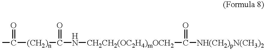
CC([(CH2)n]C(N[CH2CH2(OC2H4)mOCH2]C([NH(CH2)pN(CH3)2])=O)=O)=O
